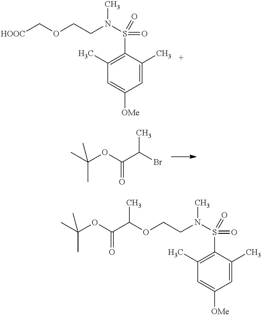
C1(C)=C(S(N(C)CCOC[HOOC])(=O)=O)C(C)=CC([OMe])=C1.C(OC(C(Br)C)=O)(C)(C)C.C1(C)=C(S(N(C)CCOC(C(OC(C)(C)C)=O)C)(=O)=O)C(C)=CC([OMe])=C1
